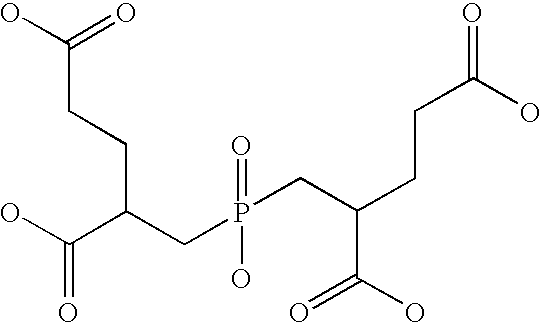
C(CCC(CP(CC(CCC(=O)O)C(O)=O)(=O)O)C(O)=O)(O)=O
